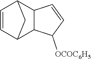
C12C3C([OCOC6H5])C=CC3C(C=C1)C2
